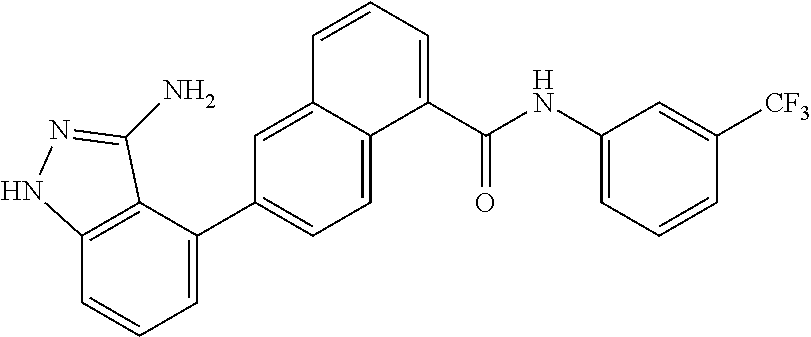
C12=C(C(C3=CC=C4C(=C3)C=CC=C4C(NC3=CC=CC([CF3])=C3)=O)=CC=C1)C(N)=NN2
